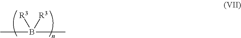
CB(C)([R3])[R3]
